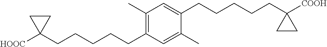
C1(C)=C(CCCCCC2([HOOC])CC2)C=C(C)C(CCCCCC2([COOH])CC2)=C1
